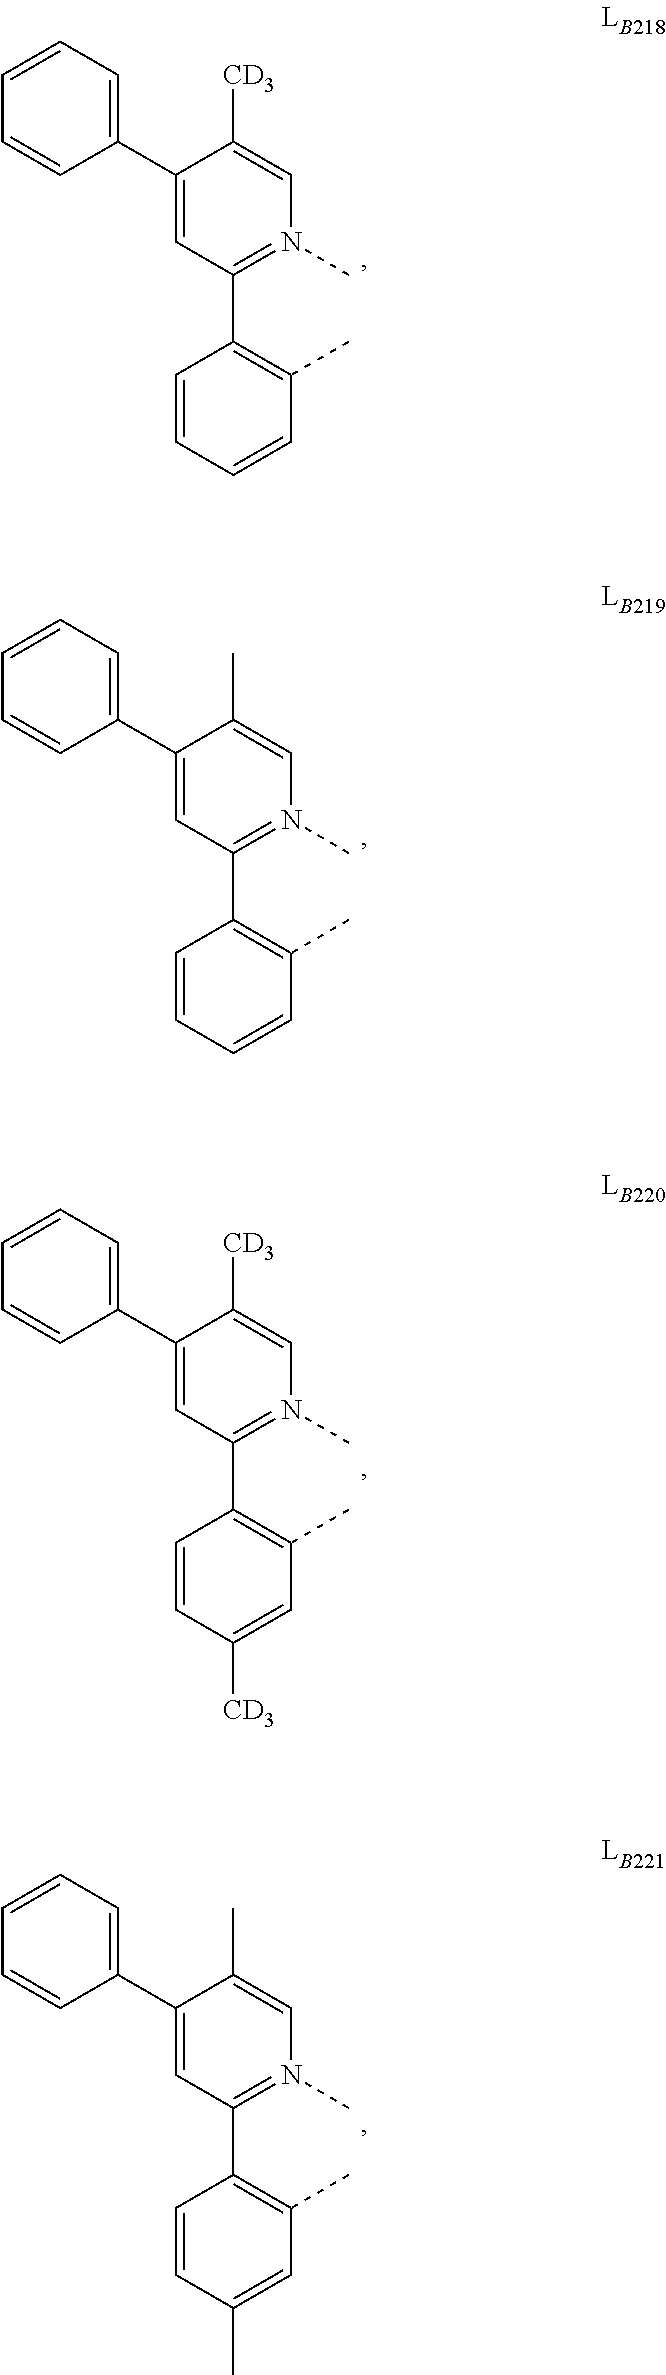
C1=CC(C)=C(C2=N(C)C=C([CD3])C(C3=CC=CC=C3)=C2)C=C1.C1=CC(C)=C(C2=N(C)C=C(C)C(C3=CC=CC=C3)=C2)C=C1.C1([CD3])=CC(C)=C(C2=N(C)C=C([CD3])C(C3=CC=CC=C3)=C2)C=C1.C1(C)=CC(C)=C(C2=N(C)C=C(C)C(C3=CC=CC=C3)=C2)C=C1
